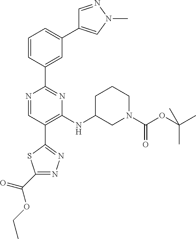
N1=CC(C2=NN=C(C(=O)OCC)S2)=C(NC2CN(C(OC(C)(C)C)=O)CCC2)N=C1C1=CC(C2=CN(C)N=C2)=CC=C1
